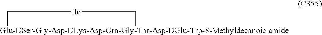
[Glu-DSer-Gly-Asp-DLys-Asp-Orn-Gly-Thr-Asp-DGlu-Trp-8-Methyldecanoic amide]1C[Ile]C1
